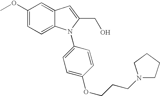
C1(OC)=CC=C2C(=C1)C=C(CO)N2C1=CC=C(OCCCN2CCCC2)C=C1
